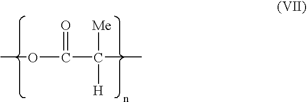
O(C(C([Me])([H])C)=O)C
